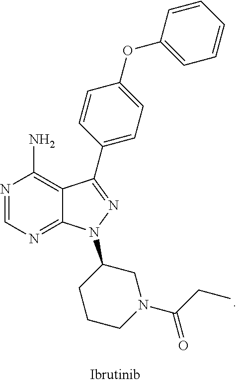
N1=CN=C2C(=C1N)C(C1=CC=C(OC3=CC=CC=C3)C=C1)=NN2C1CN(C(CC)=O)CCC1
